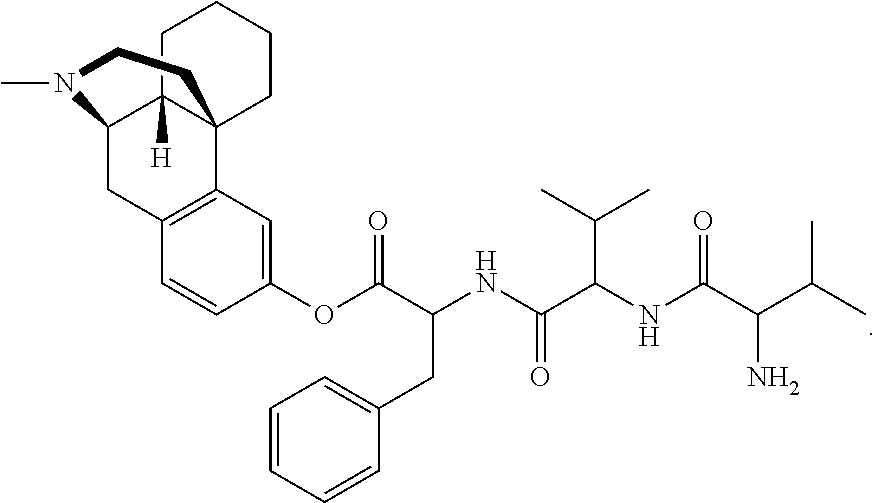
C1=CC(OC(C(CC2=CC=CC=C2)NC(C(NC(C(N)C(C)C)=O)C(C)C)=O)=O)=CC2=C1CC1C3([H])C2(CCCC3)CCN1C
